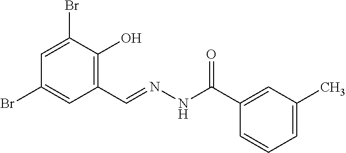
C1=C(Br)C(O)=C(C=NNC(C2=CC(C)=CC=C2)=O)C=C1Br
